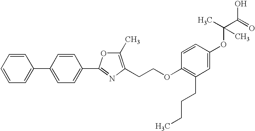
C(COC1=C(CCCC)C=C(OC(C(O)=O)(C)C)C=C1)C1=C(C)OC(C2=CC=C(C3=CC=CC=C3)C=C2)=N1
